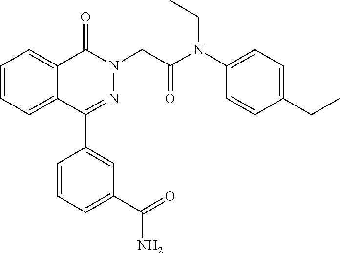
C1=CC=C2C(=C1)C(=O)N(CC(=O)N(C1=CC=C(CC)C=C1)CC)N=C2C1=CC(C(=O)N)=CC=C1
